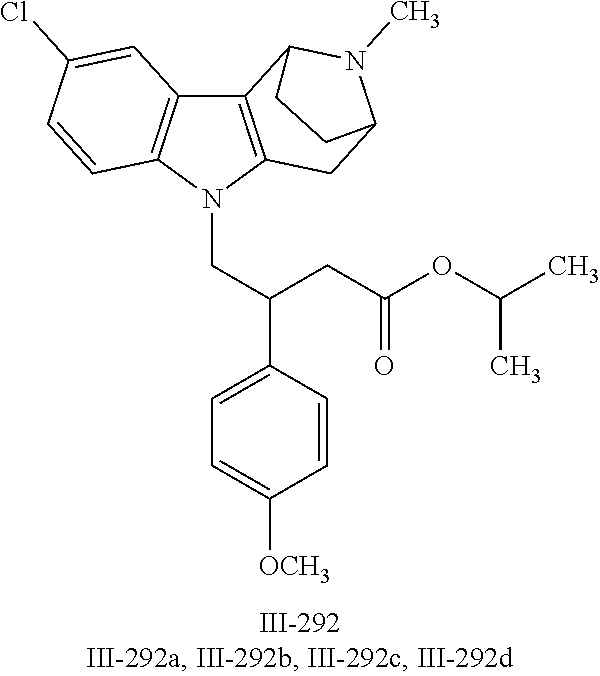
N1(CC(C2=CC=C([OCH3])C=C2)CC(OC(C)C)=O)C2=C(C3=C1C=CC(Cl)=C3)C1N(C)C(C2)CC1
